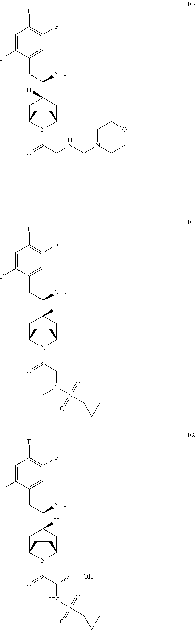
C1=C(F)C(CC(C2([H])CC3N(C(=O)CNCN4CCOCC4)C(C2)CC3)N)=CC(F)=C1F.C1=C(F)C(CC(C2([H])CC3N(C(=O)CN(C)S(=O)(=O)C4CC4)C(C2)CC3)N)=CC(F)=C1F.C1=C(F)C(CC(C2([H])CC3N(C(=O)C(NS(=O)(=O)C4CC4)CO)C(C2)CC3)N)=CC(F)=C1F
